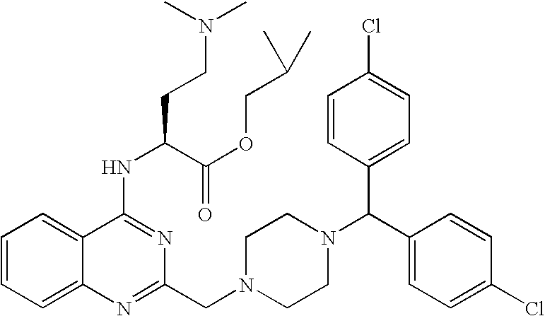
C1=CC=C2C(=C1)C(NC(CCN(C)C)C(OCC(C)C)=O)=NC(CN1CCN(C(C3=CC=C(Cl)C=C3)C3=CC=C(Cl)C=C3)CC1)=N2
